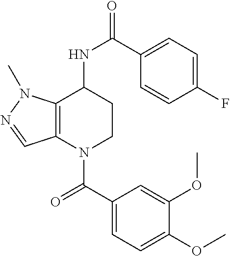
C1(C(=O)N2CCC(NC(=O)C3=CC=C(F)C=C3)C3=C2C=NN3C)=CC=C(OC)C(OC)=C1
